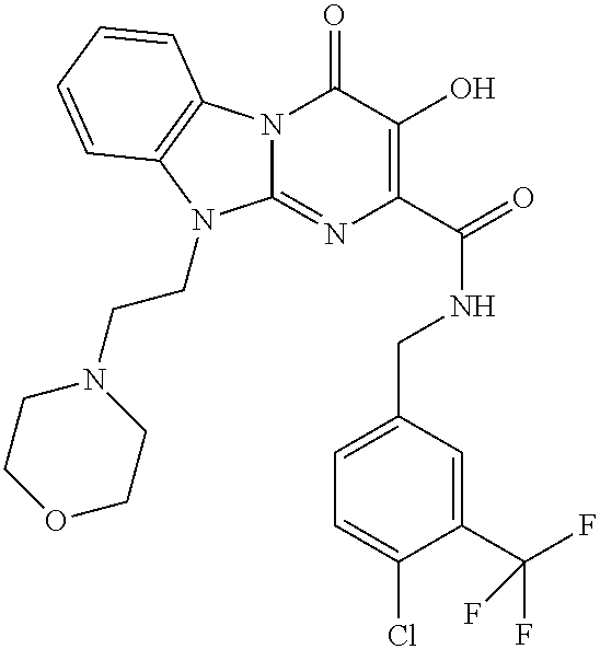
N12C(=NC(C(=O)NCC3=CC=C(Cl)C(C(F)(F)F)=C3)=C(O)C1=O)N(CCN1CCOCC1)C1=C2C=CC=C1
